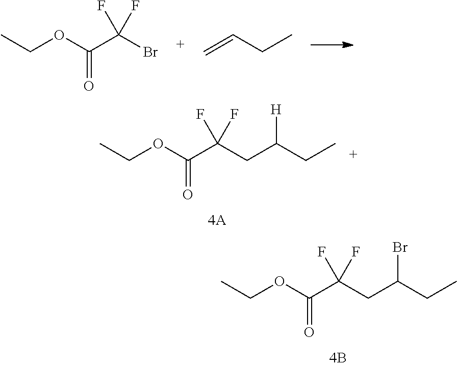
CCOC(C(CC(Br)CC)(F)F)=O.CCOC(C(Br)(F)F)=O.C=CCC.CCOC(C(CC([H])CC)(F)F)=O
